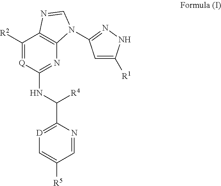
C1([R2])=[Q]C(NC(C2=[D]C=C([R5])C=N2)[R4])=NC2=C1N=CN2C1=NNC([R1])=C1
